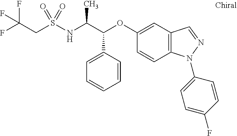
C1=CC=CC(C(C(NS(=O)(=O)CC(F)(F)F)C)OC2=CC3=C(N(C4=CC=C(F)C=C4)N=C3)C=C2)=C1
